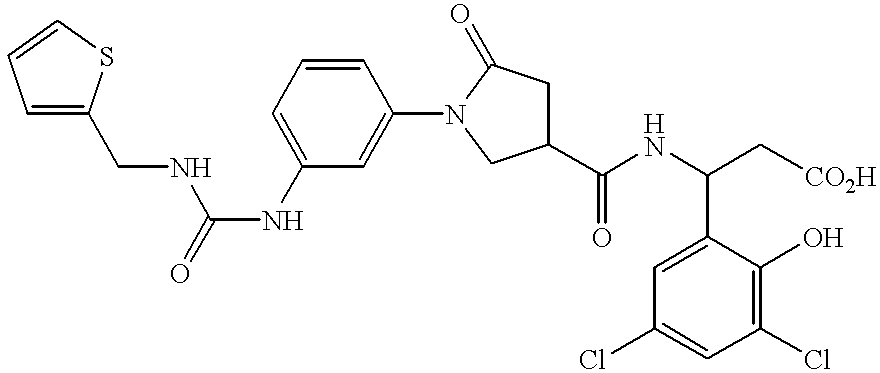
C(NC(NC1=CC=CC(N2CC(C(NC(C[CO2H])C3=CC(Cl)=CC(Cl)=C3O)=O)CC2=O)=C1)=O)C1=CC=CS1
